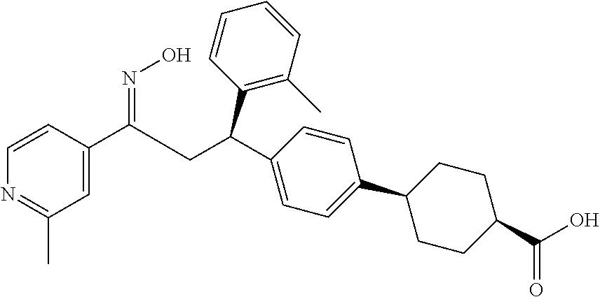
C1=CC(C(=NO)CC(C2=CC=C(C3CCC(C(O)=O)CC3)C=C2)C2=C(C)C=CC=C2)=CC(C)=N1
